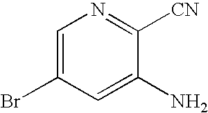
C1=C(Br)C=C(N)C([CN])=N1
